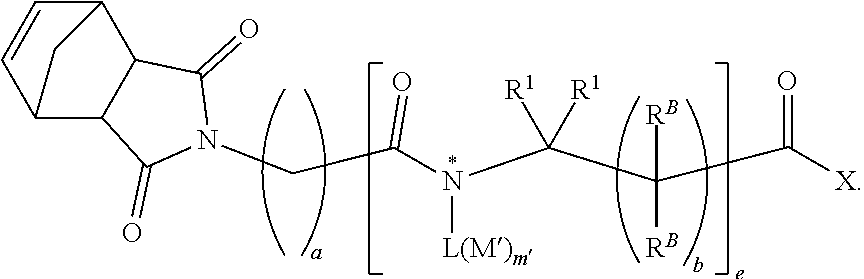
C12C=CC(C3C1C(=O)N(CC(N([L(M)m])C(C([RB])(C([X])=O)[RB])([R1])[R1])=O)C3=O)C2
